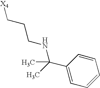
[X4]CCCNC(C1=CC=CC=C1)(C)C
